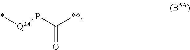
*[Q2A]PC([**])=O
